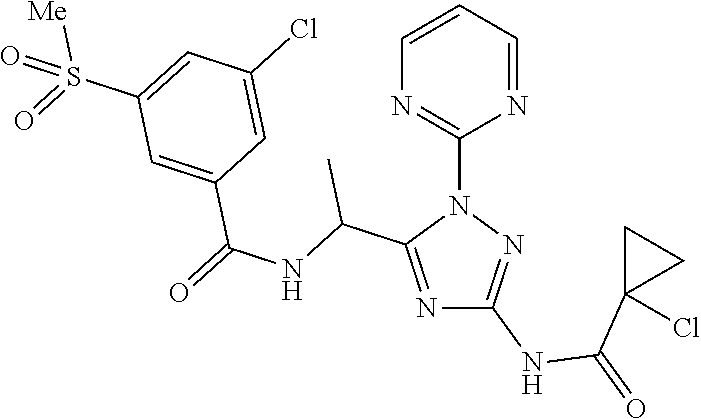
N1=C(C(NC(=O)C2=CC(S(=O)([Me])=O)=CC(Cl)=C2)C)N(C2=NC=CC=N2)N=C1NC(=O)C1(Cl)CC1
